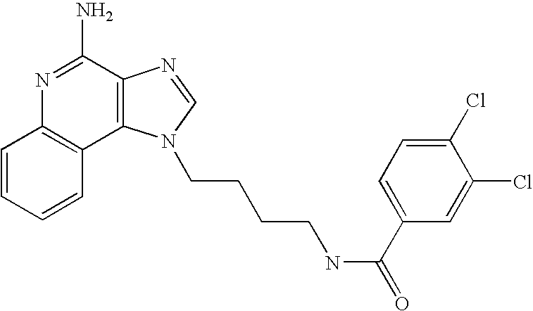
C1=CC=CC2=C1N=C(N)C1=C2N(CCCCNC(=O)C2=CC=C(Cl)C(Cl)=C2)C=N1
